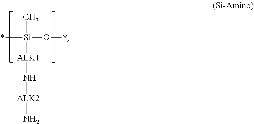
O(*)[Si](*)(C)[ALK1]N[ALK2]N
